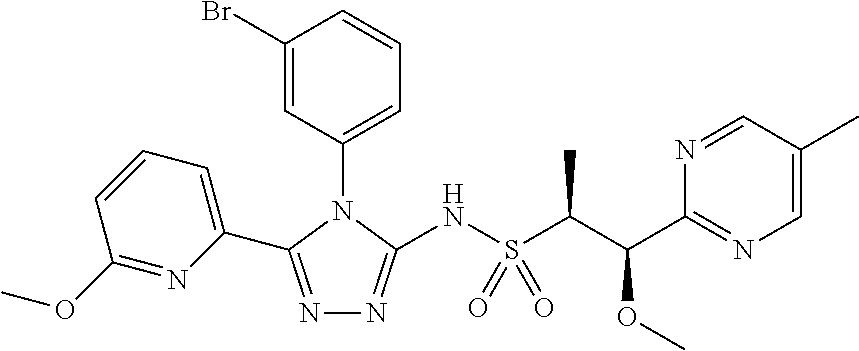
N1=C(C2=CC=CC(OC)=N2)N(C2=CC=CC(Br)=C2)C(NS(C(C(C2=NC=C(C)C=N2)OC)C)(=O)=O)=N1
